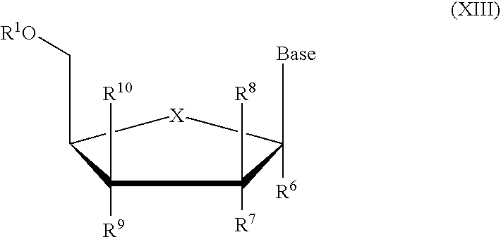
C(C1[X]C([Base])([R6])C([R7])([R8])C1([R9])[R10])[R1O]
